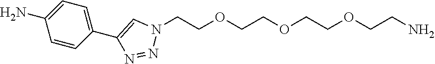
N1(CCOCCOCCOCCN)N=NC(C2=CC=C(N)C=C2)=C1
